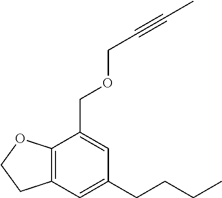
C1(CCCC)=CC2=C(C(COCC#CC)=C1)OCC2
